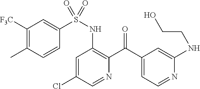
C1=C(Cl)C=NC(C(C2=CC=NC(NCCO)=C2)=O)=C1NS(=O)(C1=CC([F3C])=C(C)C=C1)=O
